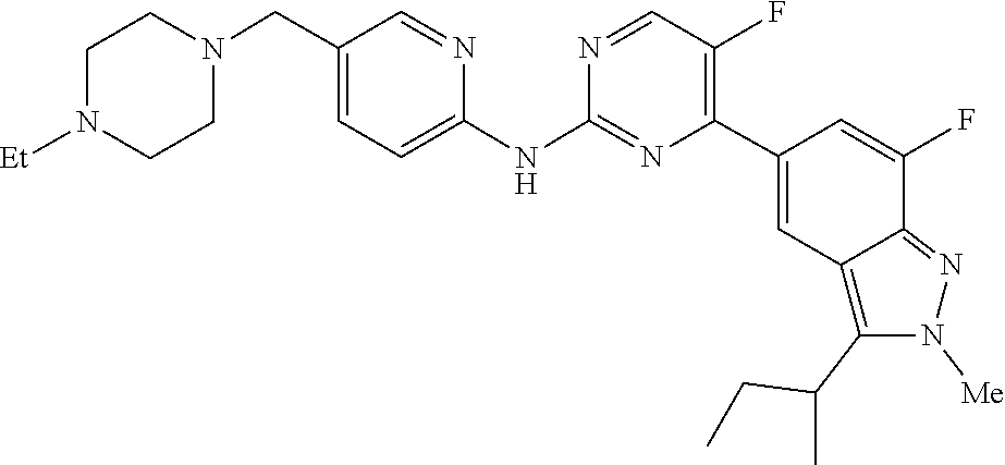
C1CN([Et])CCN1CC1=CC=C(NC2=NC(C3=CC4=C(C(CC)C)N([Me])N=C4C(F)=C3)=C(F)C=N2)N=C1
